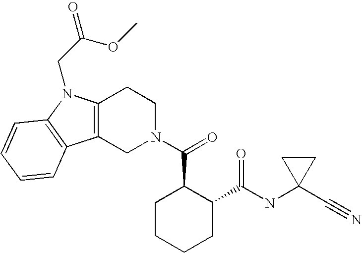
C12=C(CN(C(C3CCCCC3C(=O)NC3(C#N)CC3)=O)CC1)C1=C(N2CC(=O)OC)C=CC=C1
